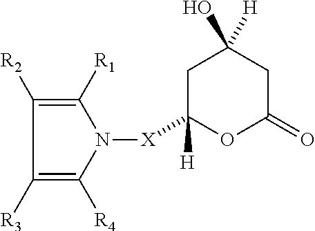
C1C([X]N2C([R4])=C([R3])C([R2])=C2[R1])([H])OC(=O)CC1(O)[H]
